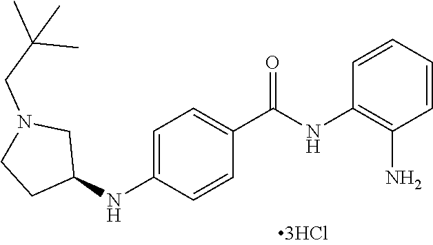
C1=CC=CC(N)=C1NC(C1=CC=C(NC2CN(CC(C)(C)C)CC2)C=C1)=O
